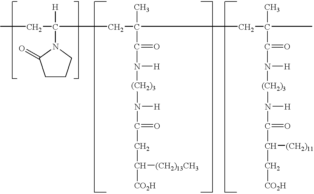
CCC([H])(CC(C)(C(=O)N([(CH2)3]N([H])C(CC([(CH2)13CH3])[CO2H])=O)[H])CC(C)(C(=O)N([(CH2)3]N([H])C(=O)C([(CH2)11])C[CO2H])[H])C)N1C(=O)CCC1
